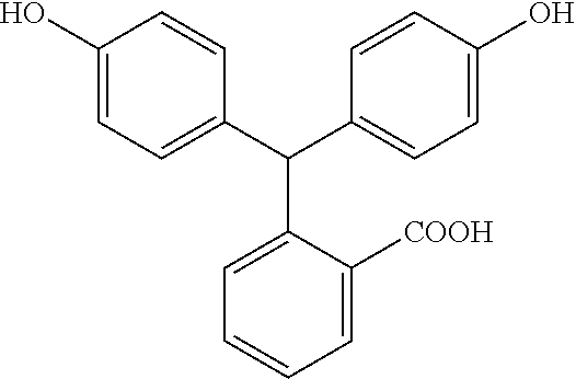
C1=C(O)C=CC(C(C2=CC=C(O)C=C2)C2=CC=CC=C2[COOH])=C1
